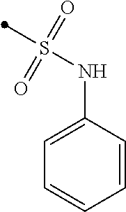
S(NC1=CC=CC=C1)(=O)(=O)C
